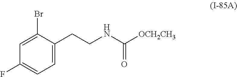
C1=C(Br)C(CCNC([OCH2CH3])=O)=CC=C1F
